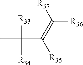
CC([R33])([R34])C(=C([R36])[R37])[R35]
